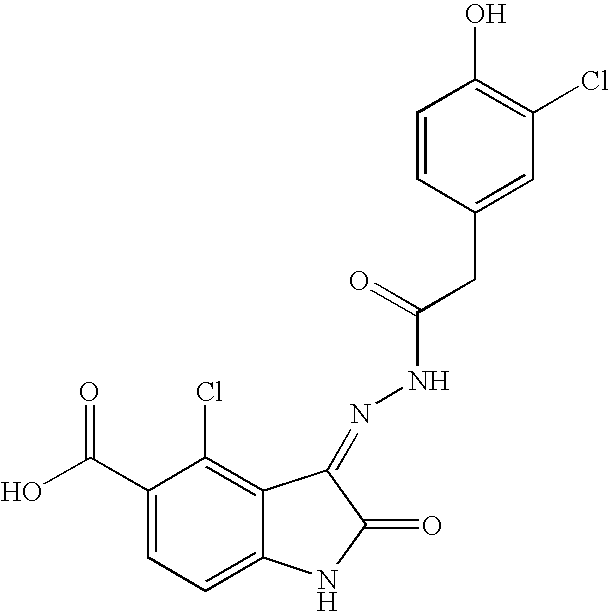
OC(C1=CC=C2C(=C1Cl)C(=NNC(CC1=CC(Cl)=C(O)C=C1)=O)C(=O)N2)=O
